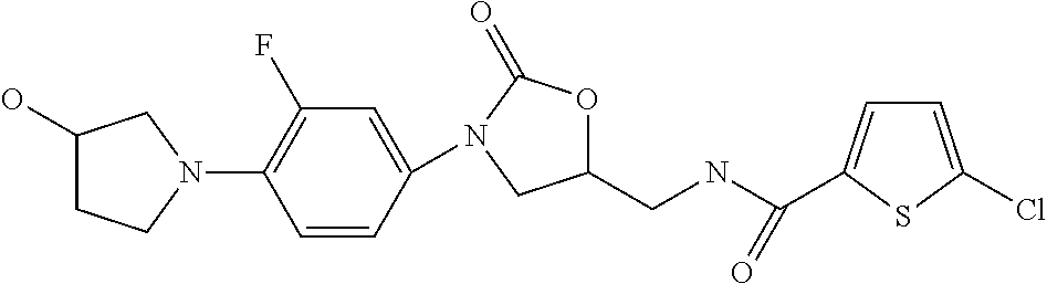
C1=C(N2C(=O)OC(CNC(=O)C3=CC=C(Cl)S3)C2)C=CC(N2CCC(O)C2)=C1F
